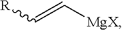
[R]C=C[MgX]
